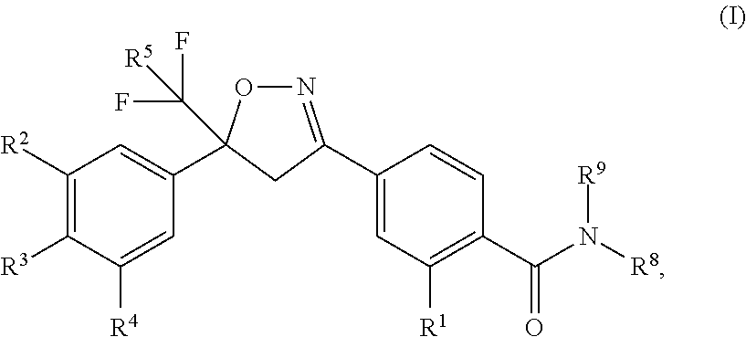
C1([R2])=C([R3])C([R4])=CC(C2(C([R5])(F)F)ON=C(C3=CC([R1])=C(C(=O)N([R9])[R8])C=C3)C2)=C1
